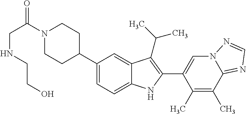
N1(C(CNCCO)=O)CCC(C2=CC=C3C(=C2)C(C(C)C)=C(C2=CN4C(=NC=N4)C(C)=C2C)N3)CC1
